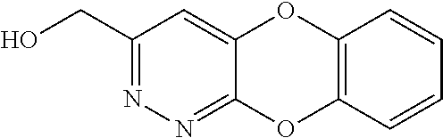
C1(CO)=NN=C2C(=C1)OC1=C(O2)C=CC=C1
